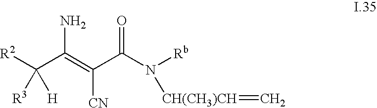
[R2]C(C(=C(C(N([Rb])[CH(CH3)CH]=C)=O)[CN])N)([H])[R3]
